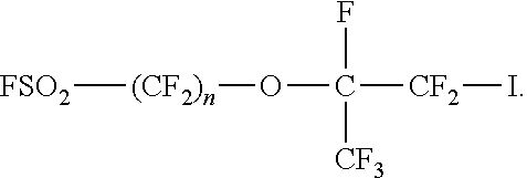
[FSO2][(CF2)n]OC(F)([CF3])[CF2]I
